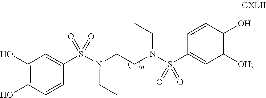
C1(O)=C(O)C=CC(S(N(CCN(S(C2=CC([OH])=C(O)C=C2)(=O)=O)CC)CC)(=O)=O)=C1
